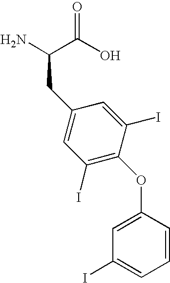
C(N)(C(O)=O)CC1=CC(I)=C(OC2=CC(I)=CC=C2)C(I)=C1
